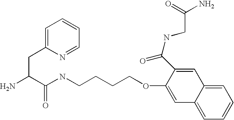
NC(C(NCCCCOC1=CC2=CC=CC=C2C=C1C(NCC(=O)N)=O)=O)CC1=CC=CC=N1
